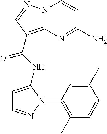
NC1=NC2=C(C(=O)NC3=CC=NN3C3=C(C)C=CC(C)=C3)C=NN2C=C1
